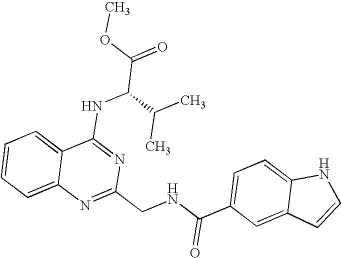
C12=CC=CC=C1N=C(CNC(C1=CC=C3C(=C1)C=CN3)=O)N=C2NC(C(=O)OC)C(C)C
